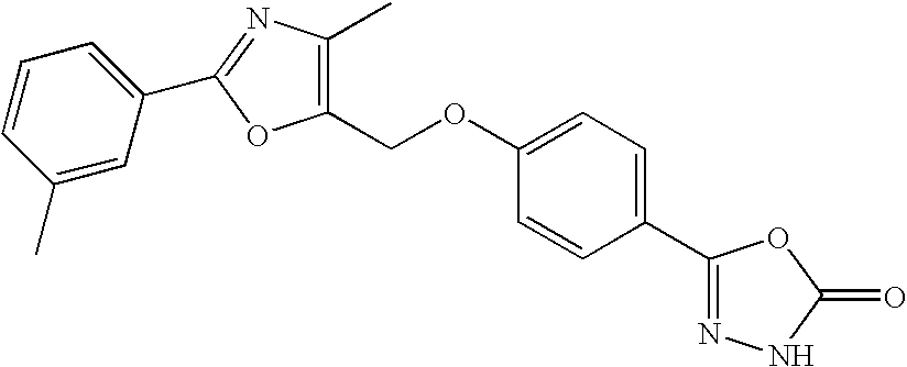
C1(C2=NNC(=O)O2)=CC=C(OCC2=C(C)N=C(C3=CC=CC(C)=C3)O2)C=C1
